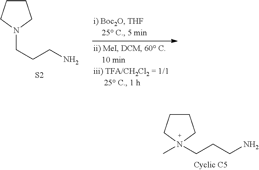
CN1(CCCN)CCCC1.C1CCN(CCCN)C1.[S2]
